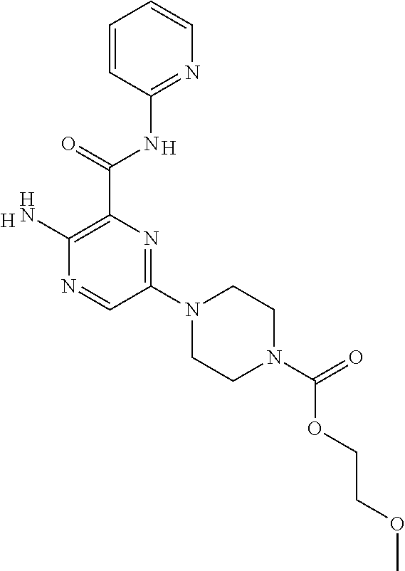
C(C1=C(N)N=CC(N2CCN(C(OCCOC)=O)CC2)=N1)(=O)NC1=NC=CC=C1.[H].[H]
